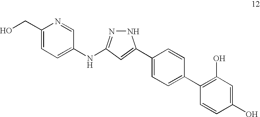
C1(C2=CC(NC3=CC=C(CO)N=C3)=NN2)=CC=C(C2=C(O)C=C(O)C=C2)C=C1
